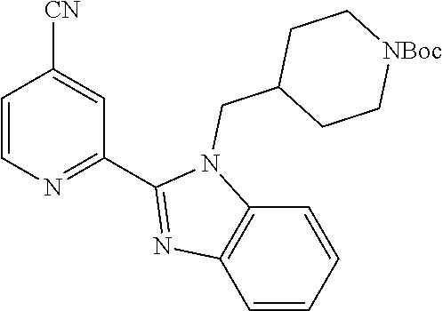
C1=CN=C(C2=NC3=C(N2CC2CC[NBoc]CC2)C=CC=C3)C=C1[CN]
